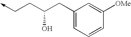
C(CC(CC1=CC=CC([OMe])=C1)O)->C
